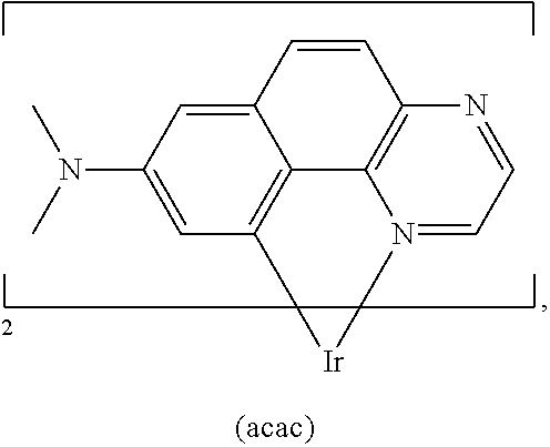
C1=CC2=C3C4=C(C=C(N(C)C)C=C14)[Ir]N3=CC=N2
